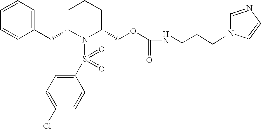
C1(CC2N(S(=O)(=O)C3=CC=C(Cl)C=C3)C(COC(NCCCN3C=NC=C3)=O)CCC2)=CC=CC=C1
